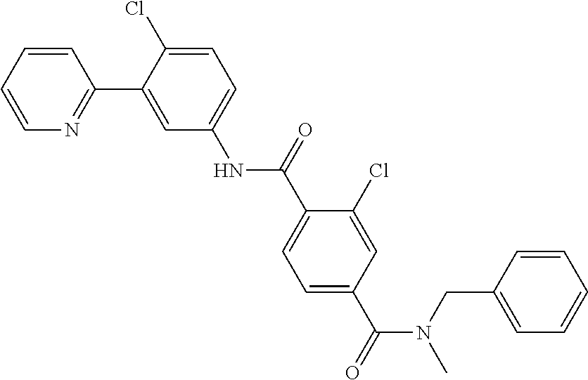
C1=CC=CN=C1C1=CC(NC(C2=CC=C(C(N(CC3=CC=CC=C3)C)=O)C=C2Cl)=O)=CC=C1Cl
